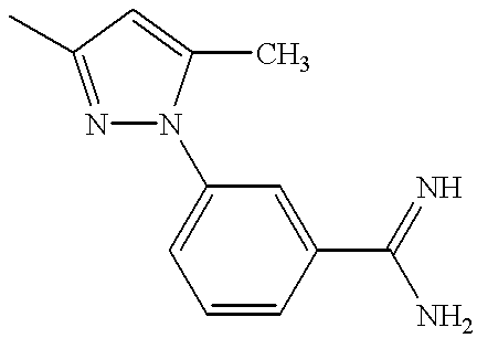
N1=C(C)C=C(C)N1C1=CC=CC(C(N)=N)=C1
